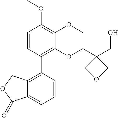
C1=CC(C2=C(OCC3(CO)COC3)C(OC)=C(OC)C=C2)=C2C(=C1)C(=O)OC2
